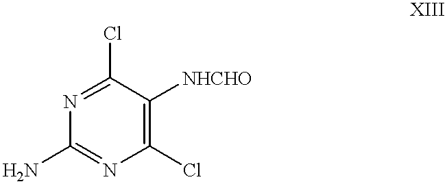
C1(Cl)=C([NHCHO])C(Cl)=NC(N)=N1
